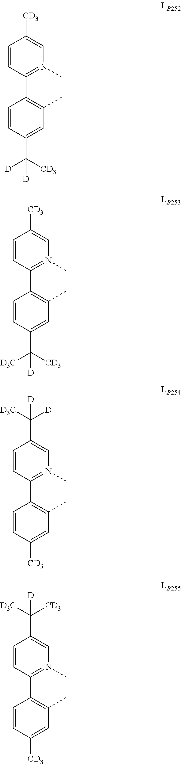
C1(C2=N(C)C=C([CD3])C=C2)=C(C)C=C(C([D])([CD3])[D])C=C1.C1(C2=N(C)C=C([CD3])C=C2)=C(C)C=C(C([D3C])([CD3])[D])C=C1.C1(C2=N(C)C=C(C([D])([D3C])[D])C=C2)=C(C)C=C([CD3])C=C1.C1(C2=N(C)C=C(C([CD3])([D3C])[D])C=C2)=C(C)C=C([CD3])C=C1
